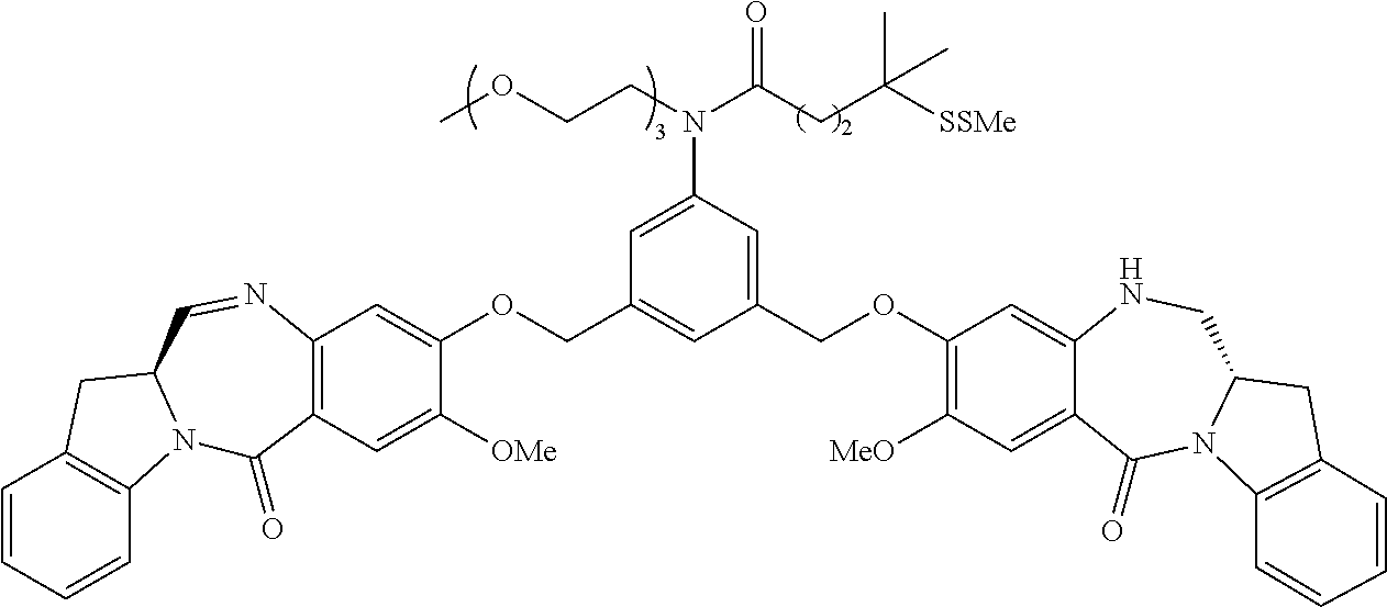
C1=CC=CC2=C1CC1N2C(=O)C2=C(N=C1)C=C(OCC1=CC(COC3=C([MeO])C=C4C(=C3)NCC3N(C4=O)C4=C(C3)C=CC=C4)=CC(N(CCOC)C(CC([SSMe])(C)C)=O)=C1)C([OMe])=C2
